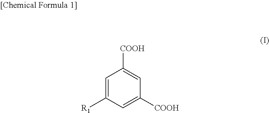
C1=C([R1])C=C([COOH])C=C1[COOH]
